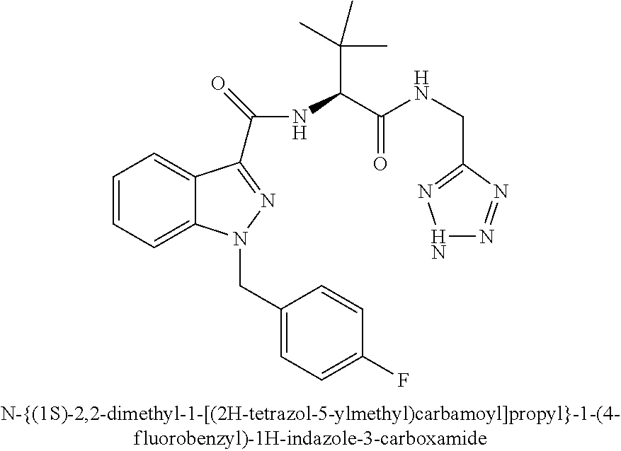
C1=CC=C2C(=C1)C(C(=O)NC(C(NCC1=NNN=N1)=O)C(C)(C)C)=NN2CC1=CC=C(F)C=C1
